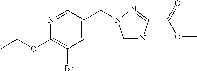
C1=C(CN2C=NC(C(=O)OC)=N2)C=NC(OCC)=C1Br
